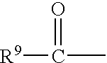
[R9]C(C)=O
